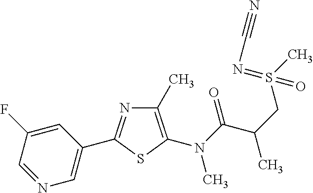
C1(C)=C(N(C(=O)C(C)CS(C)(=NC#N)=O)C)SC(C2=CN=CC(F)=C2)=N1
